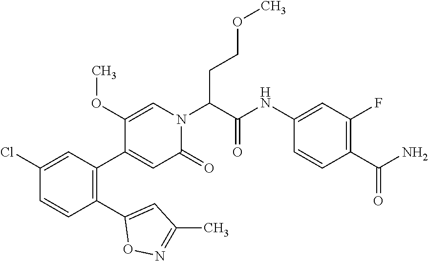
C1(OC)=CN(C(C(=O)NC2=CC(F)=C(C(N)=O)C=C2)CCOC)C(=O)C=C1C1=C(C2=CC(C)=NO2)C=CC(Cl)=C1
